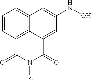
C1=CC=C2C3=C1C(=O)N([R1])C(=O)C3=CC(NO)=C2
